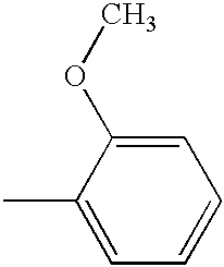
C1=C(OC)C(C)=CC=C1
